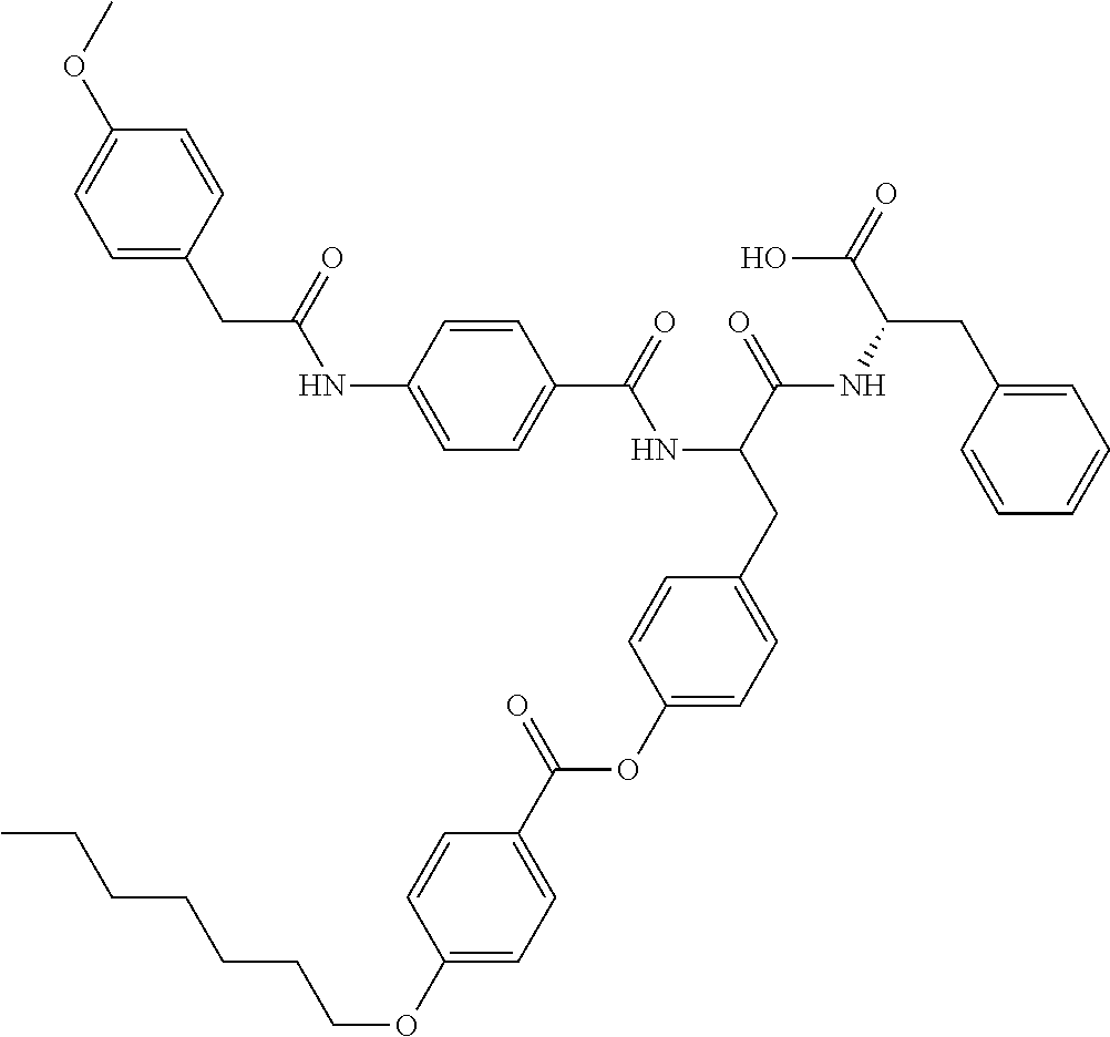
C1=C(NC(CC2=CC=C(OC)C=C2)=O)C=CC(C(=O)NC(CC2=CC=C(OC(C3=CC=C(OCCCCCCC)C=C3)=O)C=C2)C(=O)NC(CC2=CC=CC=C2)C(=O)O)=C1
